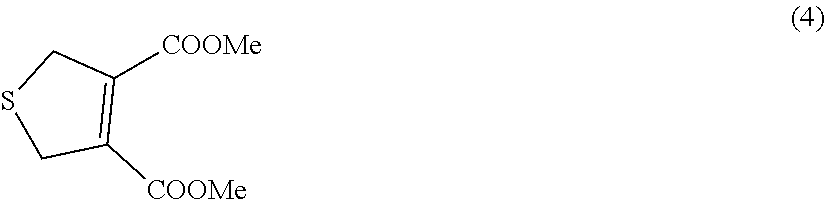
S1CC([COOMe])=C([COOMe])C1
